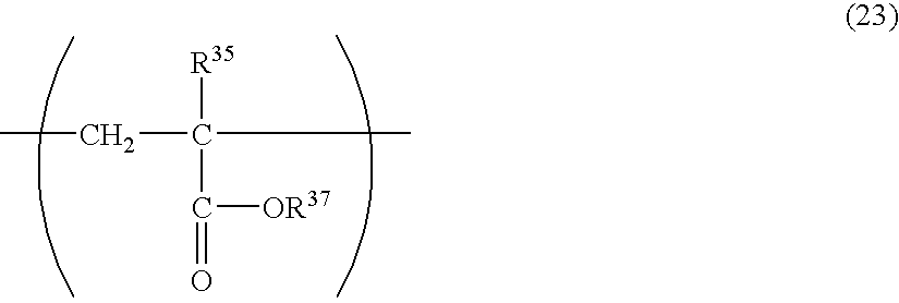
CCC(C)([R35])C([OR37])=O
